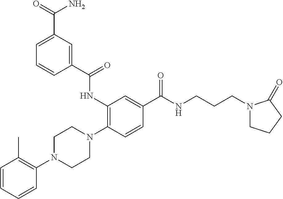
C1=CC=CC(N2CCN(C3=C(NC(C4=CC(C(=O)N)=CC=C4)=O)C=C(C(NCCCN4CCCC4=O)=O)C=C3)CC2)=C1C
